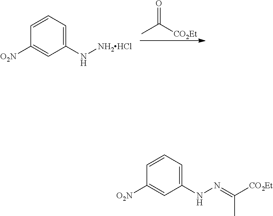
O=C(C)[CO2Et].C1=CC=C(N[NH2HCl])C=C1[O2N].C1=CC=C(NN=C(C)[CO2Et])C=C1[O2N]
